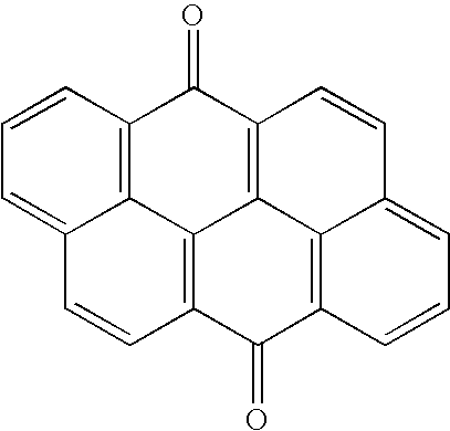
C1=CC=C2C3=C1C(=O)C1=C4C3=C(C=C2)C(=O)C2=C4C(=CC=C2)C=C1
